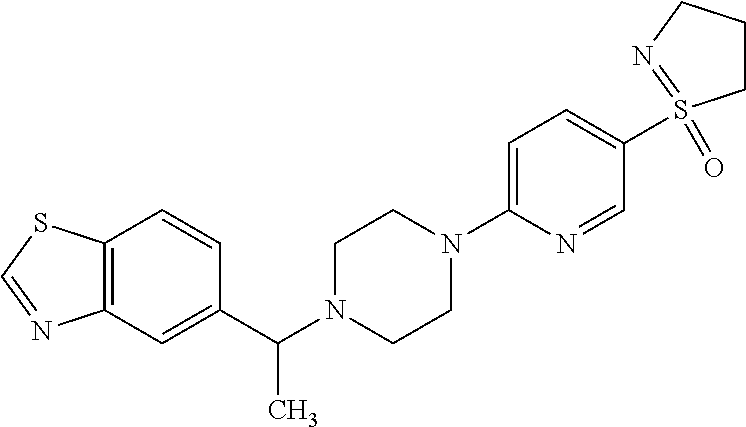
C12=C(SC=N1)C=CC(C(N1CCN(C3=CC=C(S4(=O)=NCCC4)C=N3)CC1)C)=C2
